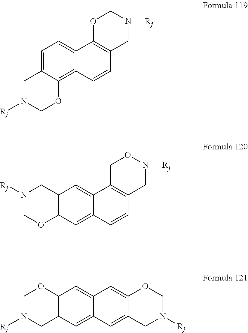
C1=C2C(=C3C(=C1)C1=C(C=C3)CN([Rj])CO1)OCN([Rj])C2.C12=C(C=C3C(=C1)C=C1C(=C3)CN([Rj])CO1)CN([Rj])CO2.C12=C(C=C3C(=C1)C1=C(C=C3)CN([Rj])OC1)OCN([Rj])C2
